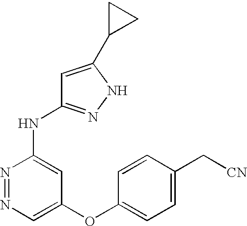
N1=NC(NC2=NNC(C3CC3)=C2)=CC(OC2=CC=C(C[CN])C=C2)=C1
